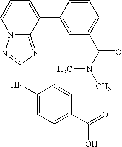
C1=CC=C(C2=CC(C(N(C)C)=O)=CC=C2)C2=NC(NC3=CC=C(C(=O)O)C=C3)=NN12
